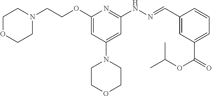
O(C1=CC(N2CCOCC2)=CC(NN=CC2=CC(C(=O)OC(C)C)=CC=C2)=N1)CCN1CCOCC1
